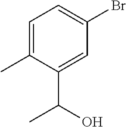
BrC1=CC=C(C)C(C(O)C)=C1
